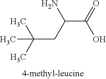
C(C(=O)O)(CC(C)(C)C)N
